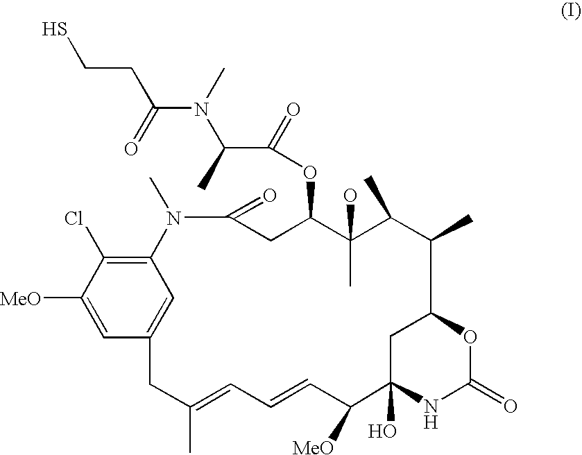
C1([MeO])=CC2=CC(=C1Cl)N(C)C(=O)CC(OC(C(C)N(C)C(CCS)=O)=O)C(O)(C)C(C)C(C)C1OC(=O)NC(O)(C([MeO])C=CC=C(C)C2)C1
